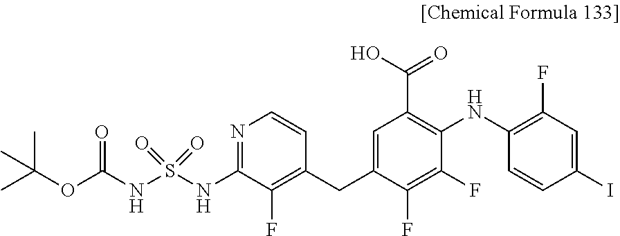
N1=C(NS(NC(=O)OC(C)(C)C)(=O)=O)C(F)=C(CC2=CC(C(O)=O)=C(NC3=C(F)C=C(I)C=C3)C(F)=C2F)C=C1
